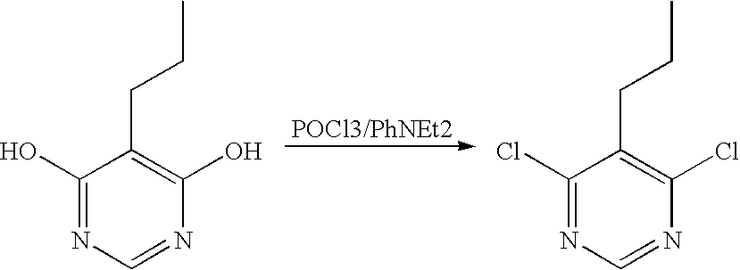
C1(O)=NC=NC(O)=C1CCC.C1(Cl)=NC=NC(Cl)=C1CCC
